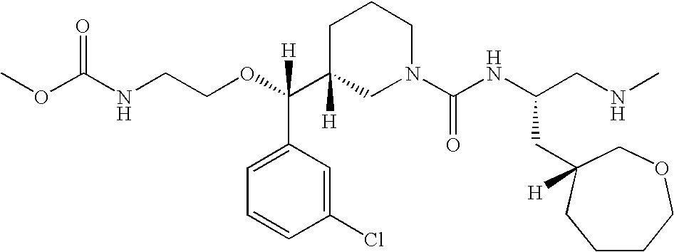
O=C(NCCOC(C1([H])CN(C(NC(CNC)CC2([H])COCCCC2)=O)CCC1)(C1=CC=CC(Cl)=C1)[H])OC
